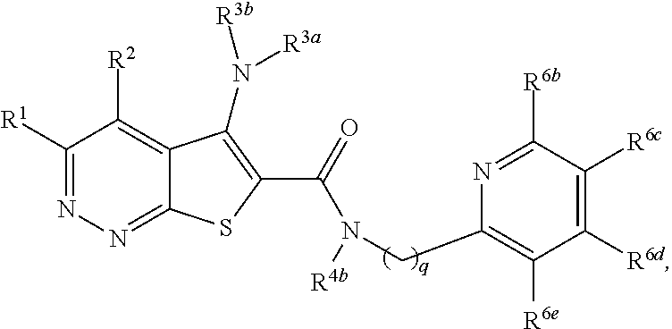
C1([R1])=NN=C2C(=C1[R2])C(N([R3a])[R3b])=C(C(N([R4b])CC1=C([R6e])C([R6d])=C([R6c])C([R6b])=N1)=O)S2
